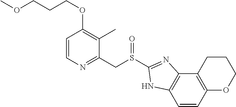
C1=CN=C(CS(C2=NC3=C(C=CC4=C3CCCO4)N2)=O)C(C)=C1OCCCOC
